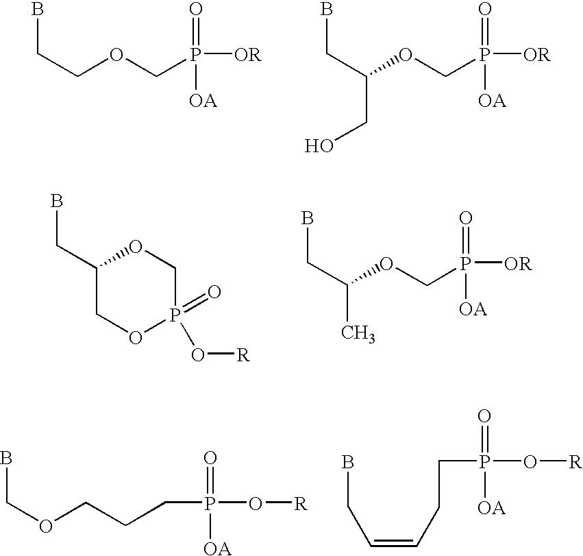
BCCOCP([OR])(=O)[OA].BCC(OCP([OR])(=O)[OA])CO.C1(CB)COP(=O)(O[R])CO1.BCC(OCP([OR])(=O)[OA])C.BCOCCCP(O[R])(=O)[OA].BCC=CCCP(O[R])(=O)[OA]
